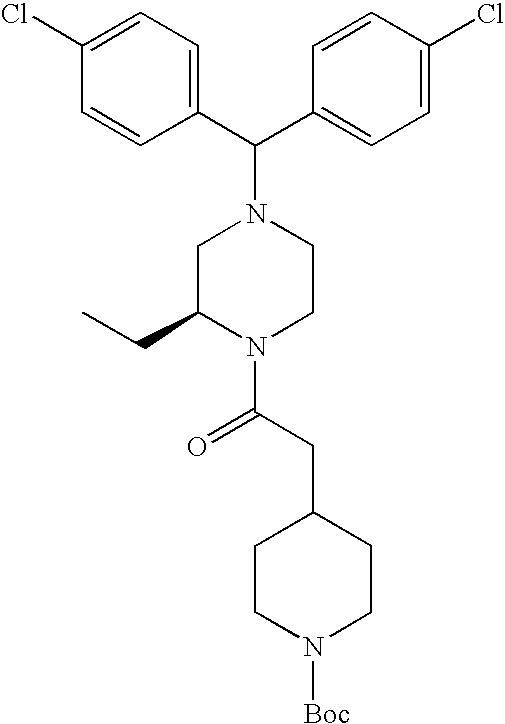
C1(C(C2=CC=C(Cl)C=C2)N2CC(CC)N(C(CC3CCN([Boc])CC3)=O)CC2)=CC=C(Cl)C=C1
